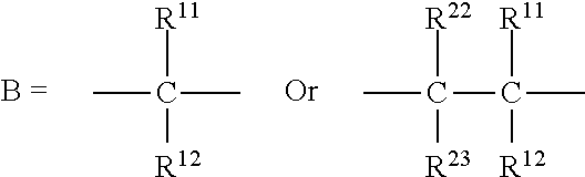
CC(C)([R11])[R12].CC([R22])([R23])C(C)([R11])[R12]
